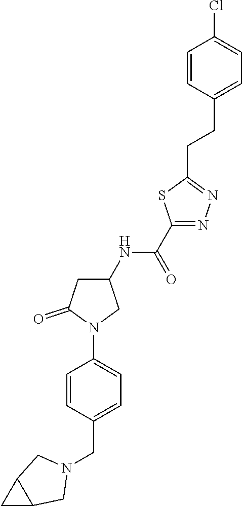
ClC1=CC=C(CCC2=NN=C(C(NC3CC(=O)N(C4=CC=C(CN5CC6C(C5)C6)C=C4)C3)=O)S2)C=C1
